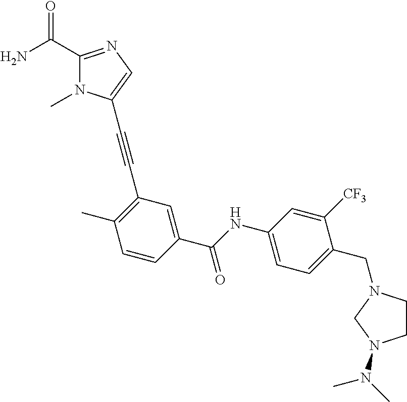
C1(C(N)=O)=NC=C(C#CC2=C(C)C=CC(C(NC3=CC=C(CN4CCN(N(C)C)C4)C([CF3])=C3)=O)=C2)N1C
